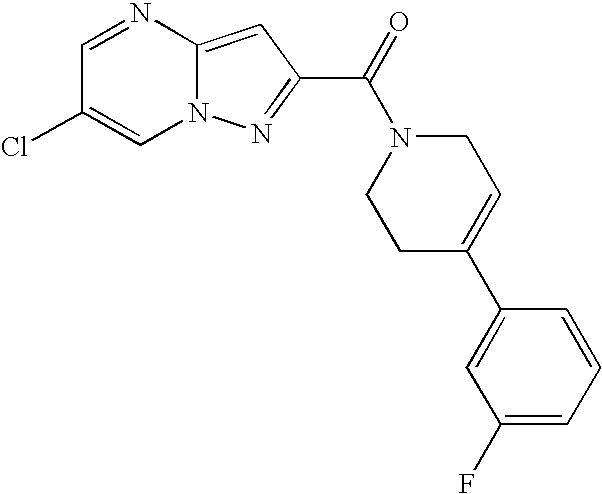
C1=NC2=CC(C(=O)N3CCC(C4=CC(F)=CC=C4)=CC3)=NN2C=C1Cl
